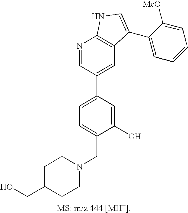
C1=C(C2=CC3=C(N=C2)NC=C3C2=CC=CC=C2[MeO])C=C(O)C(CN2CCC(CO)CC2)=C1
